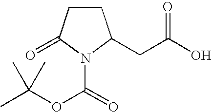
C1CC(=O)N(C(=O)OC(C)(C)C)C1CC(O)=O
